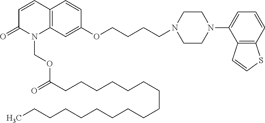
N1(CCCCOC2=CC3=C(C=C2)C=CC(=O)N3COC(=O)CCCCCCCCCCCCCCCCC)CCN(C2=CC=CC3=C2C=CS3)CC1
